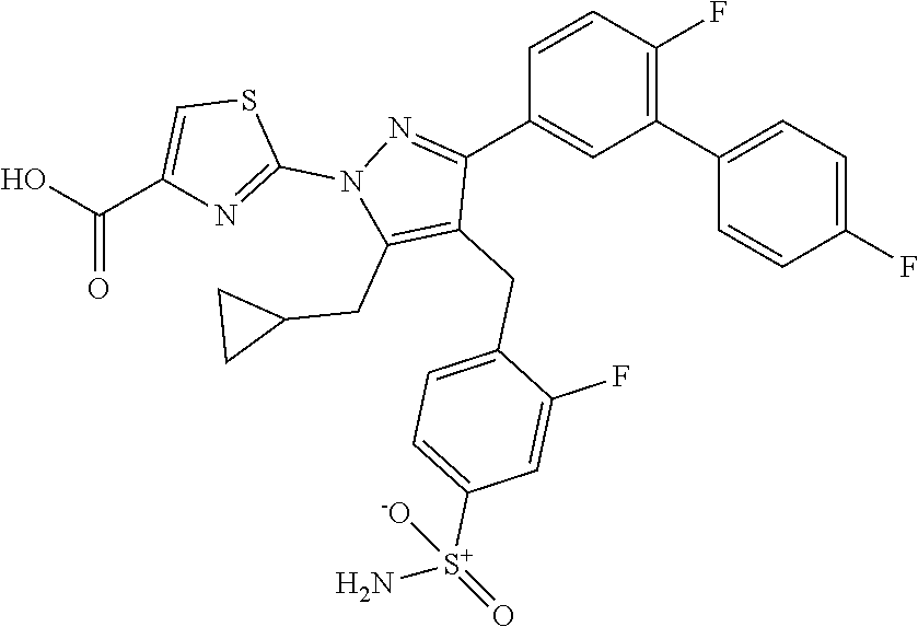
C1(C2=CC=C(F)C=C2)=C(F)C=CC(C2=NN(C3=NC(C(O)=O)=CS3)C(CC3CC3)=C2CC2=CC=C([S+](N)(=O)[-O])C=C2F)=C1
